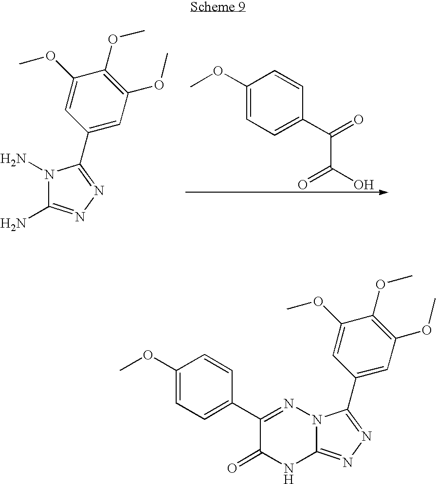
C1(OC)=CC=C(C(=O)C(O)=O)C=C1.C1(OC)=CC(C2=NN=C(N)N2N)=CC(OC)=C1OC.C1(OC)=CC(C2=NN=C3N2N=C(C2=CC=C(OC)C=C2)C(=O)N3)=CC(OC)=C1OC
